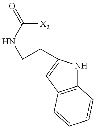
C(NCCC1=CC2=C(N1)C=CC=C2)(=O)[X2]
